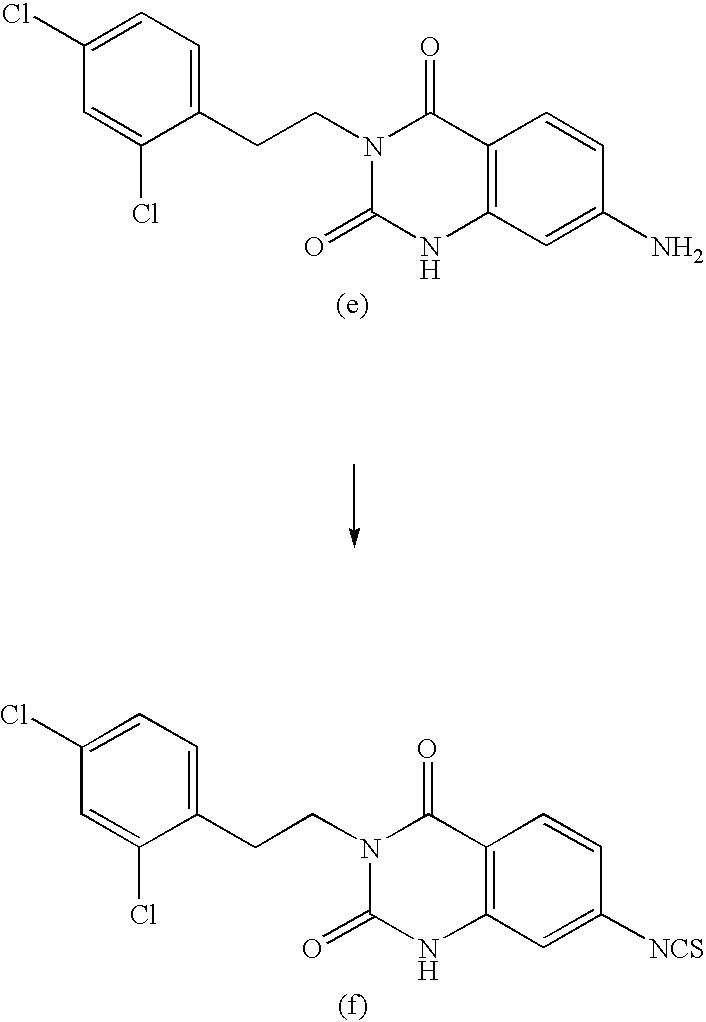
C1(CCN2C(=O)C3=C(C=C([NCS])C=C3)NC2=O)=CC=C(Cl)C=C1Cl.C1(CCN2C(=O)C3=C(C=C(N)C=C3)NC2=O)=CC=C(Cl)C=C1Cl
